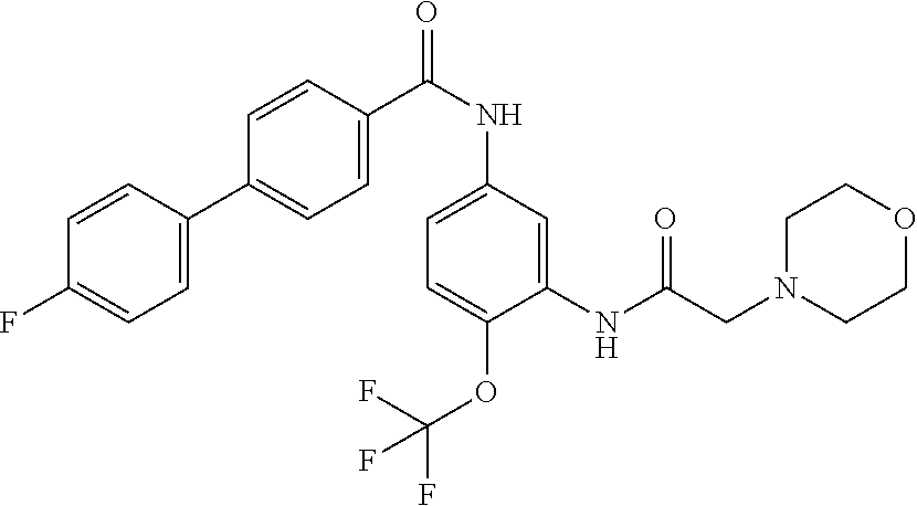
C1=C(C2=CC=C(C(NC3=CC=C(OC(F)(F)F)C(NC(CN4CCOCC4)=O)=C3)=O)C=C2)C=CC(F)=C1
